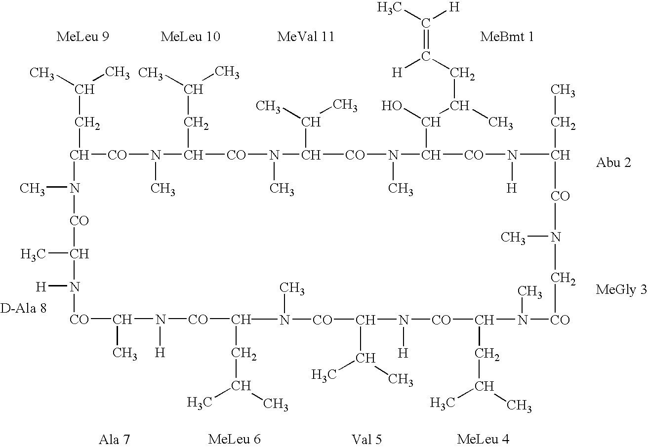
C([CO]N(C([CO]N(C([CO]N(C([CO]N(C([CO]N(C[CO]N(C([CO]N(C([CO]N(C)C)C(C)C)[H])CC(C)C)C)C)CC)[H])C(C(C)CC(=C(C)[H])[H])O)C)C(C)C)C)CC(C)C)C)(CC(C)C)N([CO]C(N([CO]C(N([CO]CCC(C)C)[H])C)[H])C)C
